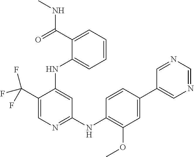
C1(C(F)(F)F)=CN=C(NC2=C(OC)C=C(C3=CN=CN=C3)C=C2)C=C1NC1=CC=CC=C1C(NC)=O
